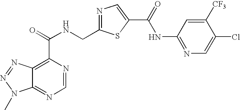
C12=NC=NC(C(=O)NCC3=NC=C(C(=O)NC4=NC=C(Cl)C([CF3])=C4)S3)=C1N=NN2C
